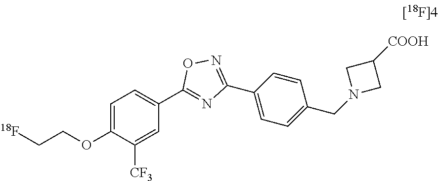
C1=C(OCC[18F])C([CF3])=CC(C2=NC(C3=CC=C(CN4CC([COOH])C4)C=C3)=NO2)=C1
